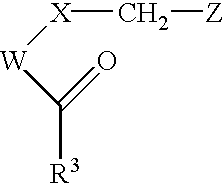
C(=O)([W][X]C[Z])[R3]
